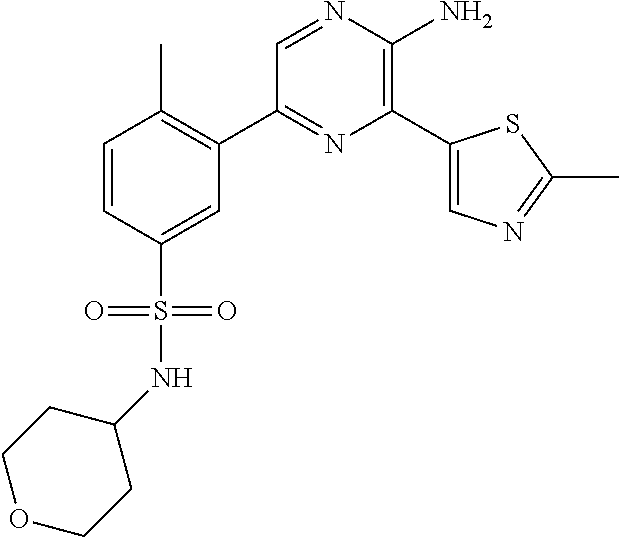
C1(C2=C(C)C=CC(S(=O)(=O)NC3CCOCC3)=C2)=NC(C2=CN=C(C)S2)=C(N)N=C1
